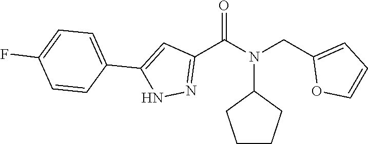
C1(C(N(CC2=CC=CO2)C2CCCC2)=O)=NNC(C2=CC=C(F)C=C2)=C1
